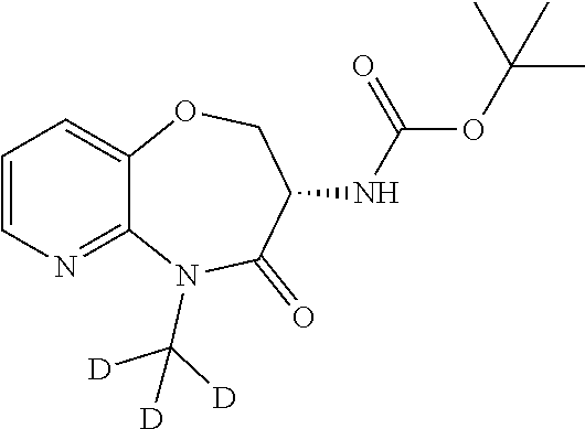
C1=CN=C2C(=C1)OCC(NC(OC(C)(C)C)=O)C(=O)N2C([D])([D])[D]
